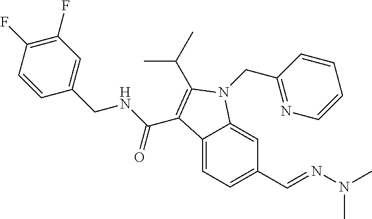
C12=CC=C(C=NN(C)C)C=C1N(CC1=NC=CC=C1)C(C(C)C)=C2C(NCC1=CC(F)=C(F)C=C1)=O
